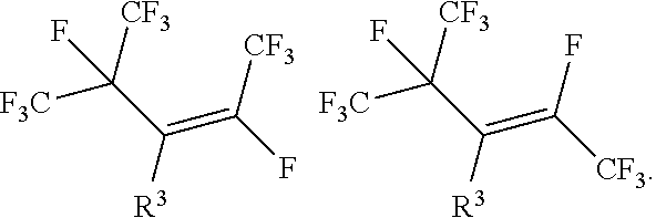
[F3C]C(C(=C(F)[CF3])[R3])([CF3])F.[F3C]C(C(=C([CF3])F)[R3])([CF3])F
